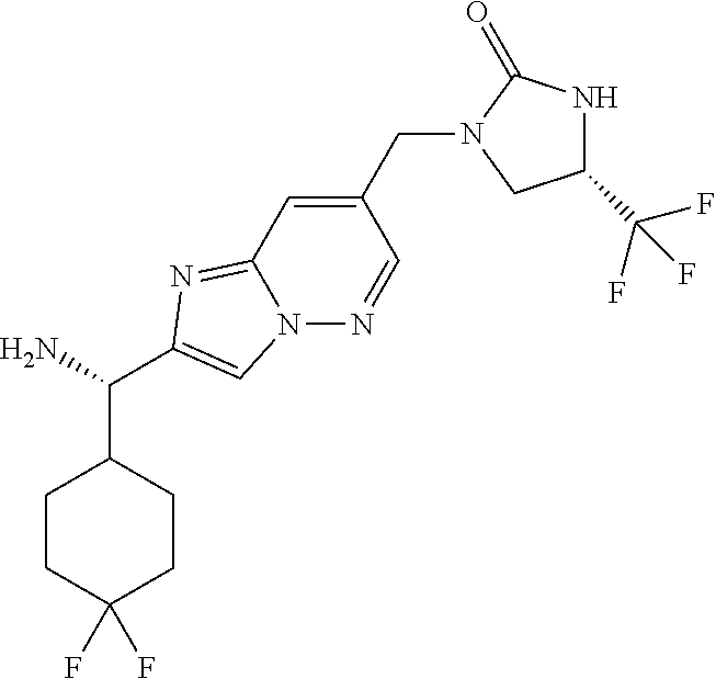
N12N=CC(CN3C(=O)NC(C(F)(F)F)C3)=CC1=NC(C(N)C1CCC(F)(F)CC1)=C2
